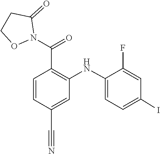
C1=C(NC2=C(C(N3C(=O)CCO3)=O)C=CC(C#N)=C2)C(F)=CC(I)=C1
